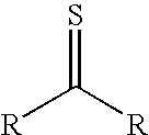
[R]C([R])=S
